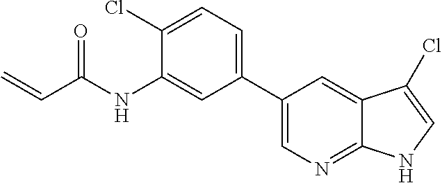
C=CC(NC1=CC(C2=CN=C3C(=C2)C(Cl)=CN3)=CC=C1Cl)=O
